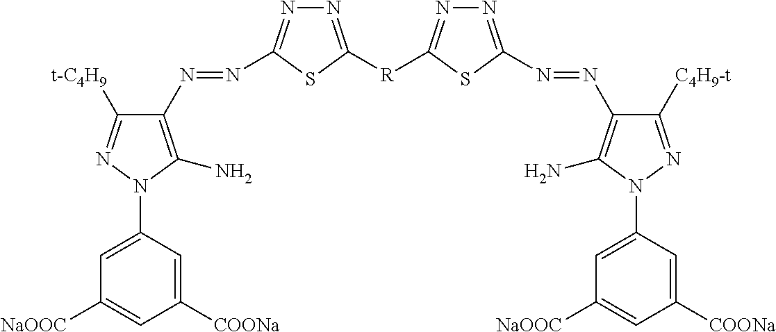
N1=C([R]C2=NN=C(N=NC3=C(N)N(C4=CC([NaOOC])=CC([COONa])=C4)N=C3[C4H9-t])S2)SC(N=NC2=C(N)N(C3=CC([NaOOC])=CC([COONa])=C3)N=C2[t-C4H9])=N1
